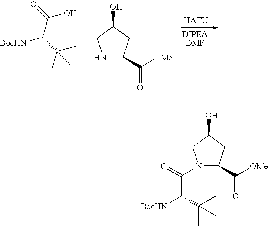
[BocHN]C(C(C)(C)C)C(=O)O.N1C(C([OMe])=O)CC(O)C1.N1(C(=O)C(C(C)(C)C)[BocHN])C(C([OMe])=O)CC(O)C1
